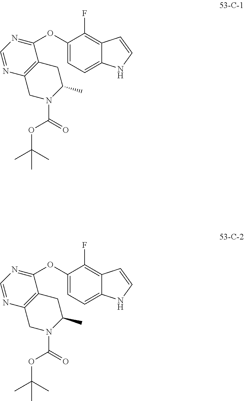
C1=C2C(=C(F)C(OC3=NC=NC4=C3CC(C)N(C(OC(C)(C)C)=O)C4)=C1)C=CN2.C1=C2C(=C(F)C(OC3=NC=NC4=C3CC(C)N(C(OC(C)(C)C)=O)C4)=C1)C=CN2
